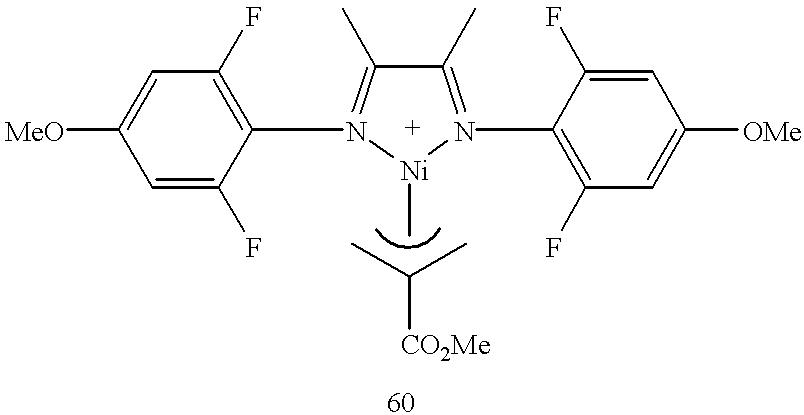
C1(C)=N(C2=C(F)C=C([OMe])C=C2F)[Ni](C)N(C2=C(F)C=C([MeO])C=C2F)=C1C.CC(C)[CO2Me]
